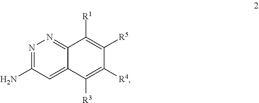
N1=C(N)C=C2C(=N1)C([R1])=C([R5])C([R4])=C2[R3]
